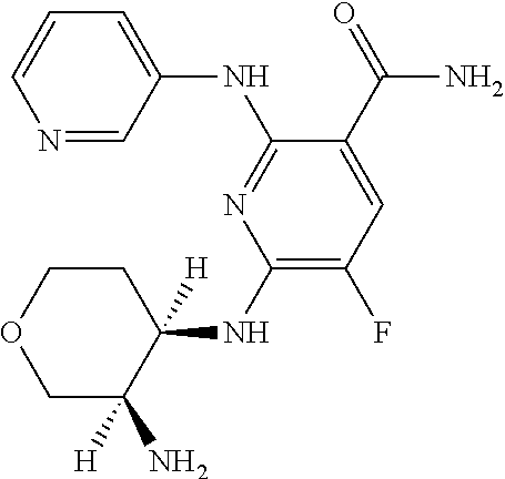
N1=CC(NC2=NC(NC3([H])CCOCC3(N)[H])=C(F)C=C2C(=O)N)=CC=C1
